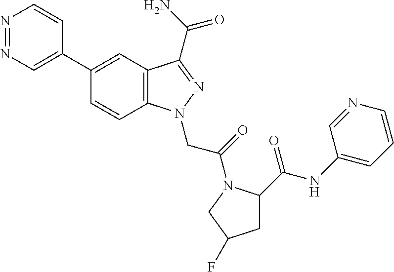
N1=NC=C(C2=CC3=C(C=C2)N(CC(=O)N2C(C(=O)NC4=CC=CN=C4)CC(F)C2)N=C3C(N)=O)C=C1
